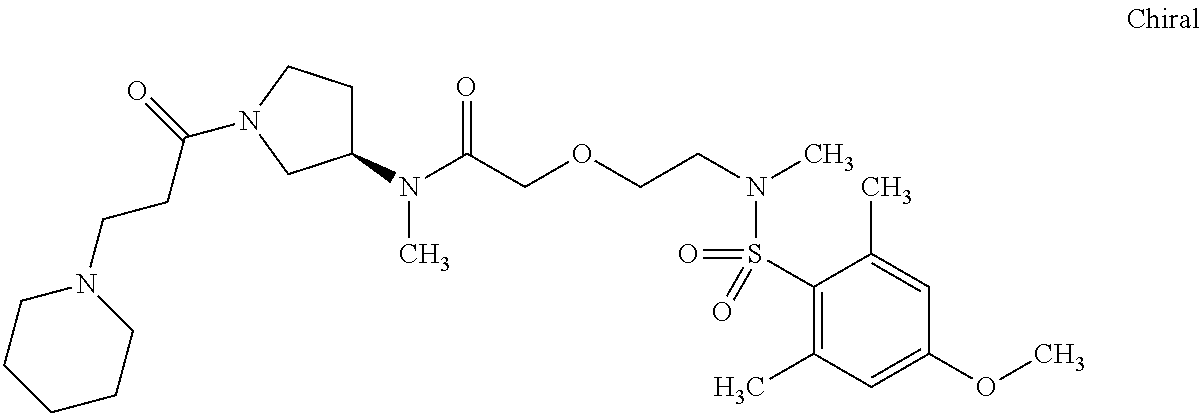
N(C(COCCN(C)S(=O)(C1=C(C)C=C(OC)C=C1C)=O)=O)(C)C1CCN(C(=O)CCN2CCCCC2)C1
